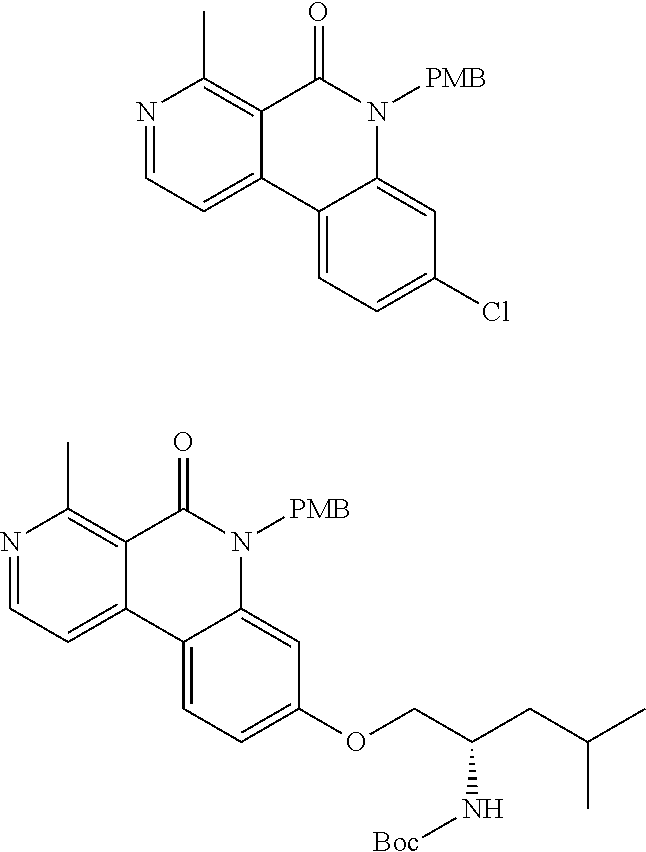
N1=CC=C2C(=C1C)C(=O)N([PMB])C1=CC(Cl)=CC=C21.N1=CC=C2C(=C1C)C(=O)N([PMB])C1=CC(OCC(CC(C)C)N[Boc])=CC=C21
